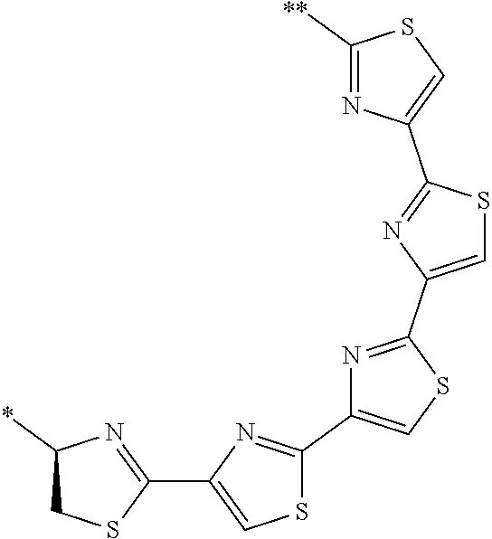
C1(C2=NC(*)CS2)=CSC(C2=CSC(C3=CSC(C4=CSC([**])=N4)=N3)=N2)=N1
